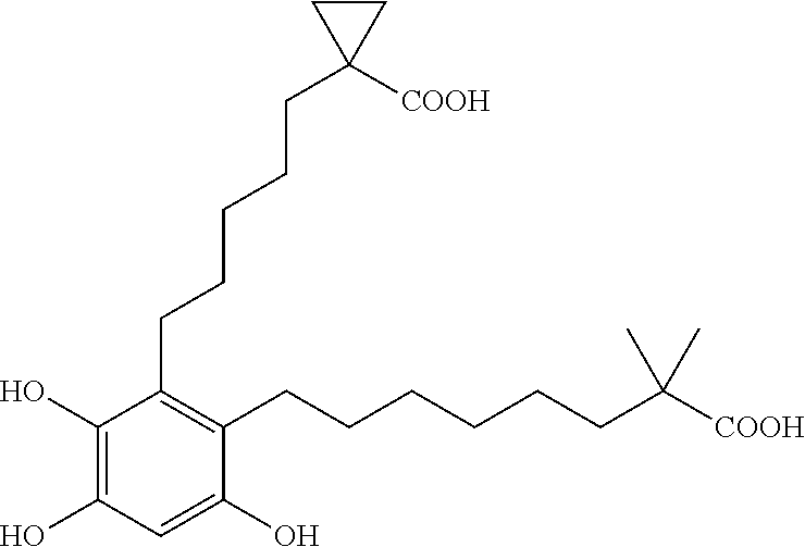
C1(CCCCCC2([COOH])CC2)=C(CCCCCCC(C)(C)[COOH])C(O)=CC(O)=C1O
